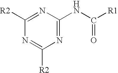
C1([R2])=NC(NC([R1])=O)=NC([R2])=N1
